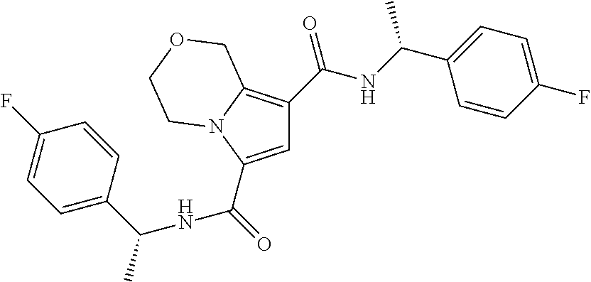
C1=C(C(=O)NC(C2=CC=C(F)C=C2)C)N2C(=C1C(NC(C1=CC=C(F)C=C1)C)=O)COCC2
